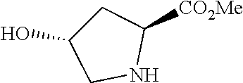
C1C(O)CNC1[CO2Me]
